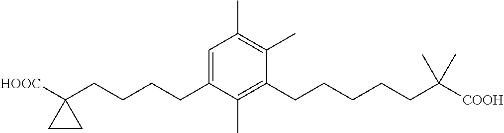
C1=C(CCCCC2([HOOC])CC2)C(C)=C(CCCCCC([COOH])(C)C)C(C)=C1C
